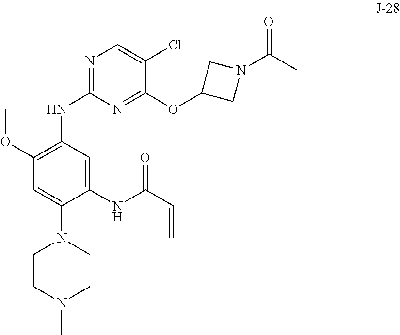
C(CN(C)C)N(C)C1=CC(OC)=C(NC2=NC=C(Cl)C(OC3CN(C(C)=O)C3)=N2)C=C1NC(C=C)=O
